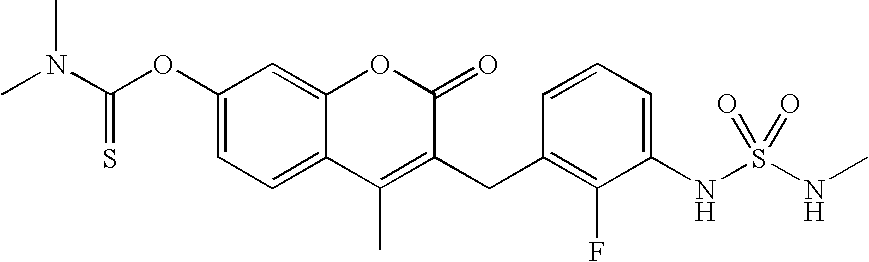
C1(OC(N(C)C)=S)=CC=C2C(=C1)OC(=O)C(CC1=C(F)C(NS(NC)(=O)=O)=CC=C1)=C2C
